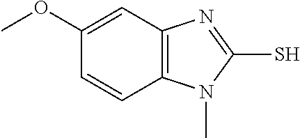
C12=C(N(C)C(S)=N1)C=CC(OC)=C2
